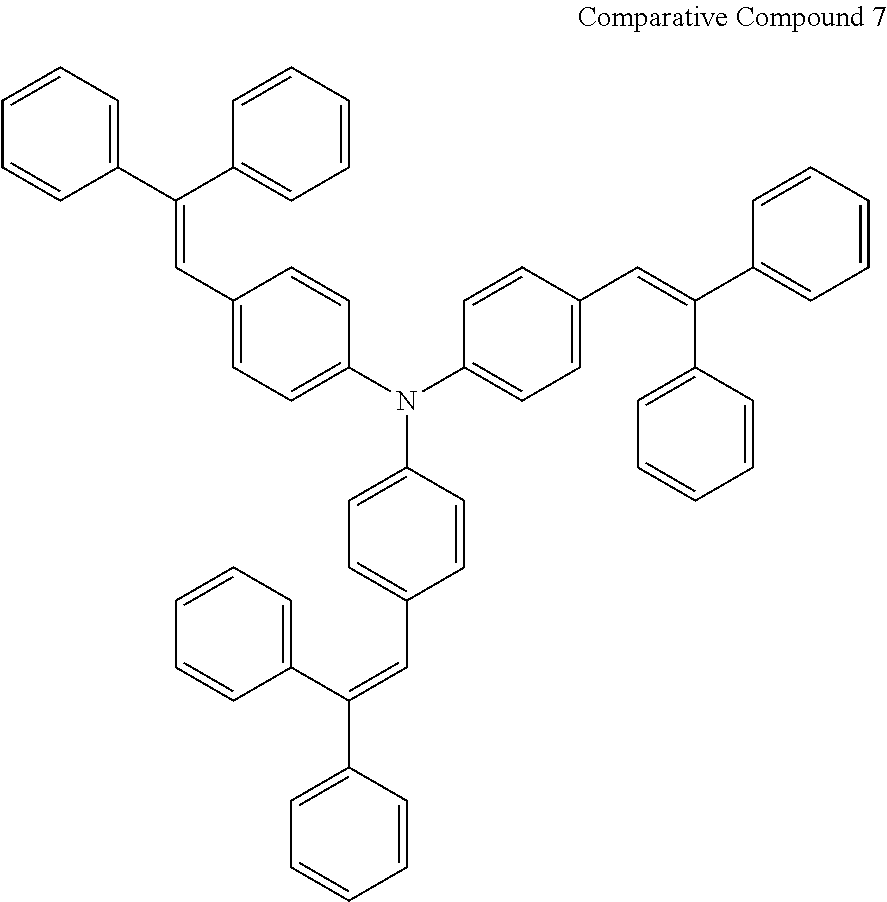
C1=CC=C(C(C2=CC=CC=C2)=CC2=CC=C(N(C3=CC=C(C=C(C4=CC=CC=C4)C4=CC=CC=C4)C=C3)C3=CC=C(C=C(C4=CC=CC=C4)C4=CC=CC=C4)C=C3)C=C2)C=C1
